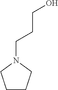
C(CCO)N1CCCC1
